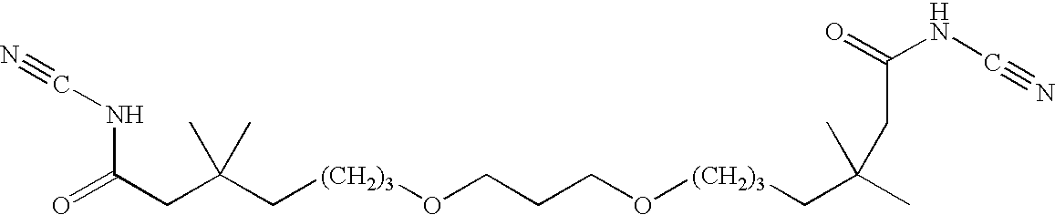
C(CC(C[(CH2)3]OCCCO[(CH2)3]CC(C)(C)CC(NC#N)=O)(C)C)(=O)NC#N
